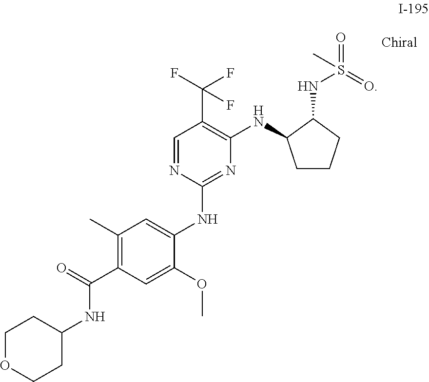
C(C1=C(C)C=C(NC2=NC(NC3CCCC3NS(=O)(=O)C)=C(C(F)(F)F)C=N2)C(OC)=C1)(=O)NC1CCOCC1
